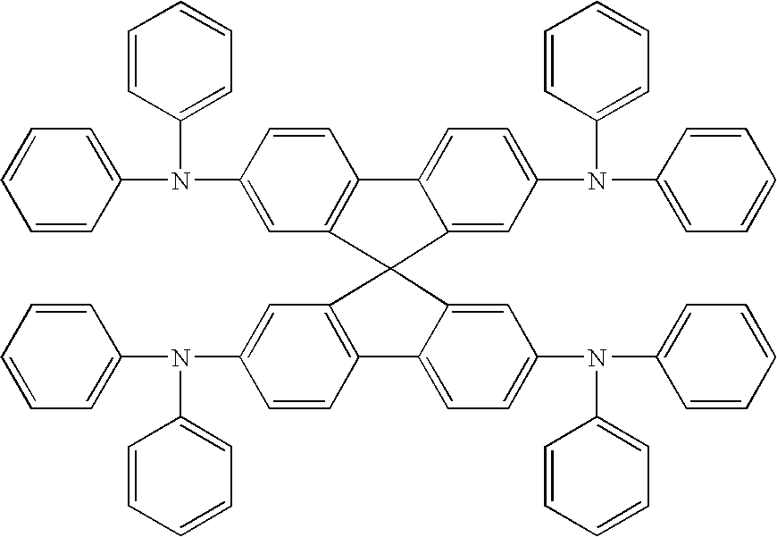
C1=CC=C(N(C2=CC=CC=C2)C2=CC3=C(C=C2)C2=CC=C(N(C4=CC=CC=C4)C4=CC=CC=C4)C=C2C32C3=C(C=CC(N(C4=CC=CC=C4)C4=CC=CC=C4)=C3)C3=CC=C(N(C4=CC=CC=C4)C4=CC=CC=C4)C=C32)C=C1
